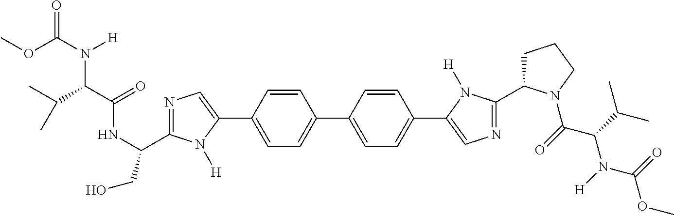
COC(N([H])C(C(=O)NC(C1=NC=C(C2=CC=C(C3=CC=C(C4=CN=C(C5CCCN5C(=O)C(C(C)C)N([H])C(=O)OC)N4[H])C=C3)C=C2)N1[H])CO)C(C)C)=O
